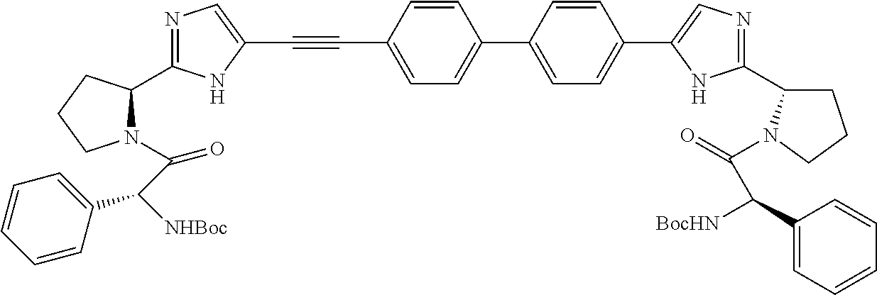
C1(C2=CN=C(C3CCCN3C(=O)C(C3=CC=CC=C3)[BocHN])N2)=CC=C(C2=CC=C(C#CC3=CN=C(C4N(C(C([NHBoc])C5=CC=CC=C5)=O)CCC4)N3)C=C2)C=C1
